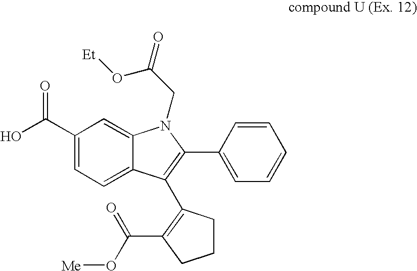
C12=CC(C(O)=O)=CC=C1C(C1=C(C(=O)O[Me])CCC1)=C(C1=CC=CC=C1)N2CC(=O)O[Et]
